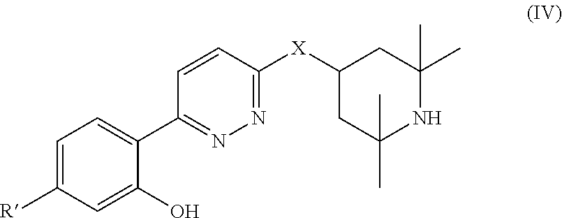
C1=C([R])C=C(O)C(C2=NN=C([X]C3CC(C)(C)NC(C)(C)C3)C=C2)=C1
